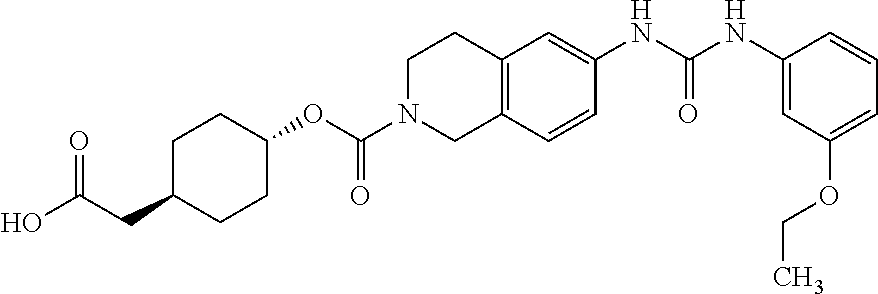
C1(NC(NC2=CC3=C(C=C2)CN(C(OC2CCC(CC(=O)O)CC2)=O)CC3)=O)=CC(OCC)=CC=C1
